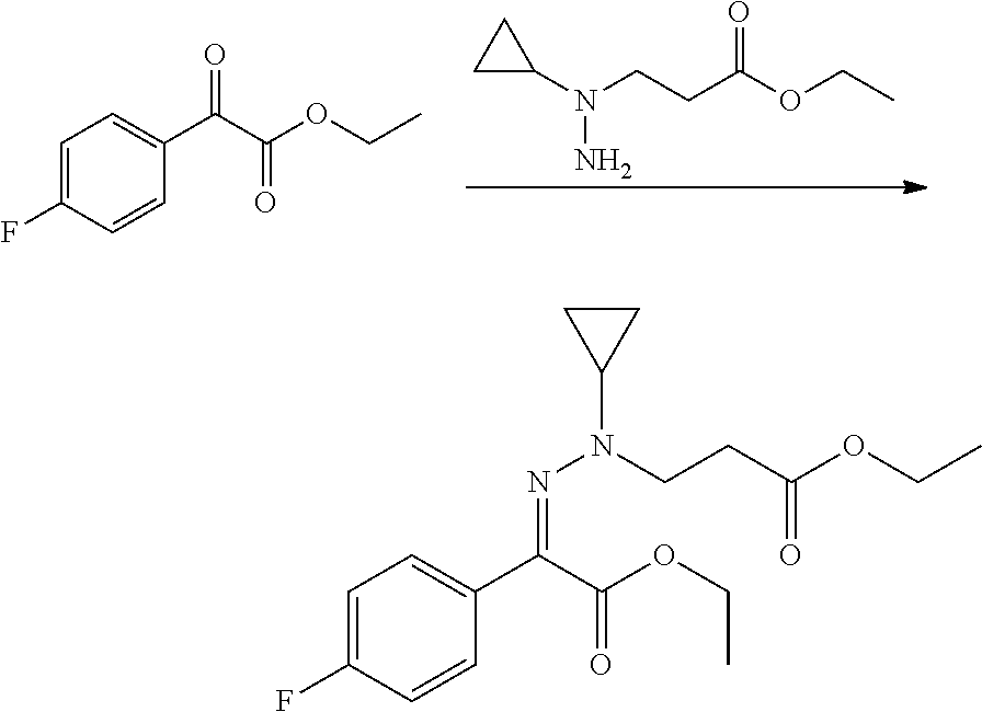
C1=C(F)C=CC(C(C(OCC)=O)=O)=C1.N(CCC(OCC)=O)(C1CC1)N.C1=C(F)C=CC(C(C(OCC)=O)=NN(C2CC2)CCC(OCC)=O)=C1
